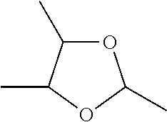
O1C(C)C(C)OC1C
